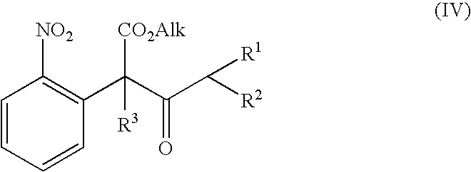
C1=CC=CC(C(C(C([R2])[R1])=O)([CO2Alk])[R3])=C1[NO2]
